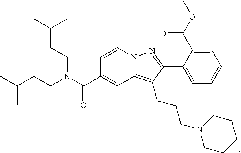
N12C(=C(CCCN3CCCCC3)C(C3=CC=CC=C3C(OC)=O)=N1)C=C(C(N(CCC(C)C)CCC(C)C)=O)C=C2
